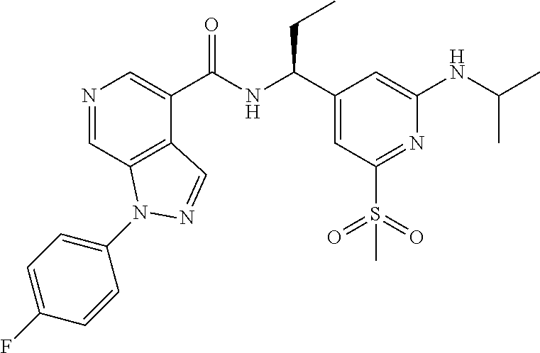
N1=CC2=C(C(C(NC(C3=CC(S(C)(=O)=O)=NC(NC(C)C)=C3)CC)=O)=C1)C=NN2C1=CC=C(F)C=C1
